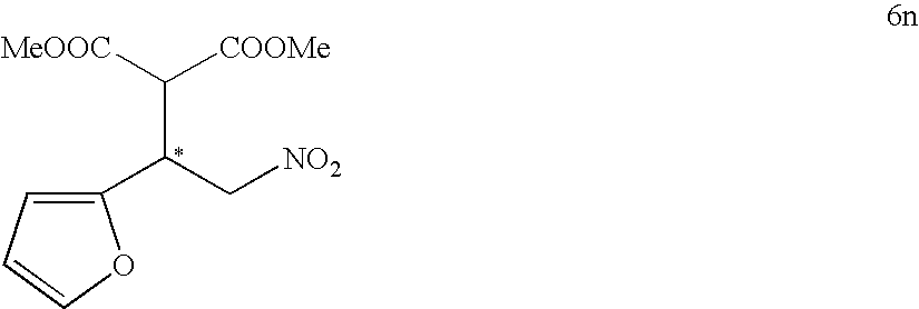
C1(C(C[NO2])C([MeOOC])[COOMe])=CC=CO1
